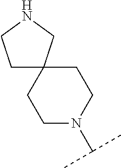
C1CN(C(C)C)CCC12CCNC2
